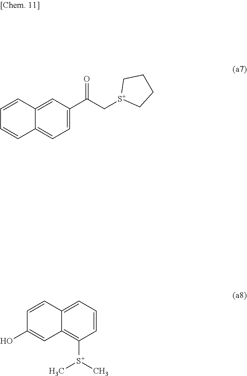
C1=C(C(C[S+]2CCCC2)=O)C=C2C(=C1)C=CC=C2.C1=CC=C2C(=C1[S+](C)C)C=C(O)C=C2
